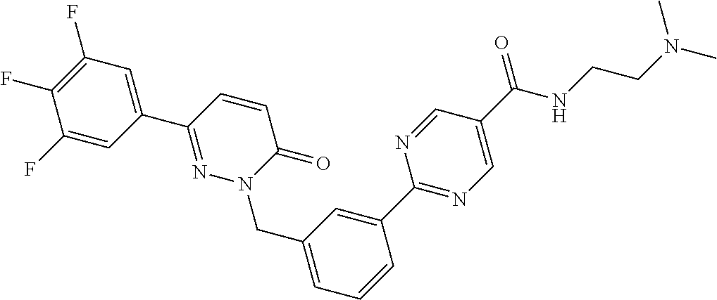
C1=C(C2=NC=C(C(NCCN(C)C)=O)C=N2)C=CC=C1CN1N=C(C2=CC(F)=C(F)C(F)=C2)C=CC1=O
